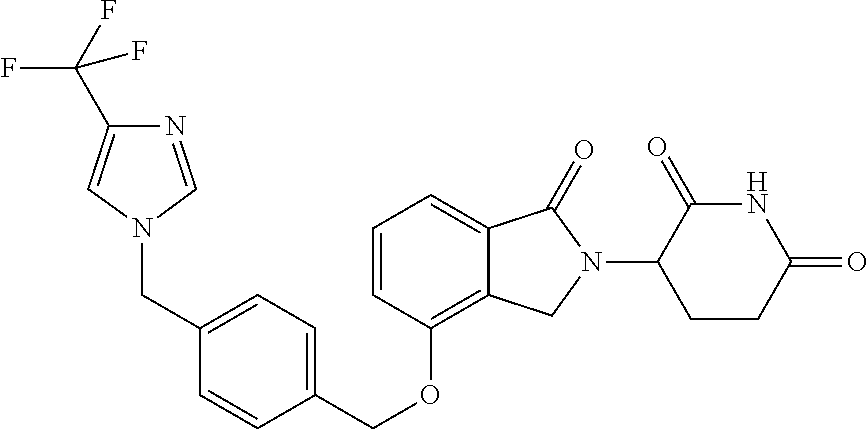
C(OC1=C2C(=CC=C1)C(=O)N(C1C(=O)NC(=O)CC1)C2)C1=CC=C(CN2C=NC(C(F)(F)F)=C2)C=C1
